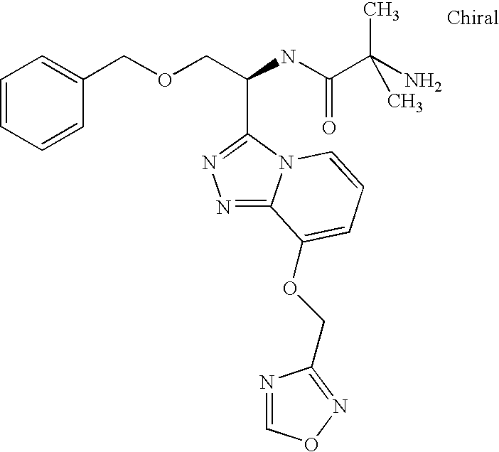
C(C(NC(C(C)(N)C)=O)C1=NN=C2N1C=CC=C2OCC1=NOC=N1)OCC1=CC=CC=C1
